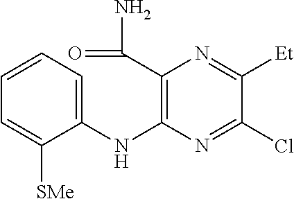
C1=CC=C(NC2=C(C(=O)N)N=C([Et])C(Cl)=N2)C([SMe])=C1
